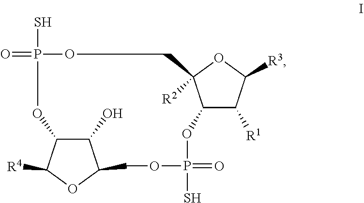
C1(O)C2C([R4])OC1COP(=O)(S)OC1C([R1])C([R3])OC1([R2])COP(=O)(S)O2
